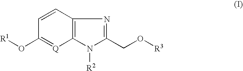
C12=C(N([R2])C(CO[R3])=N1)[Q]=C(O[R1])C=C2
